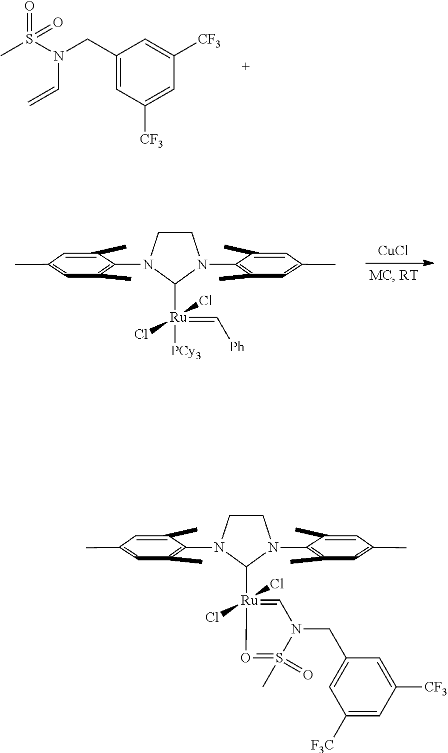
C1CN(C2=C(C)C=C(C)C=C2C)C([Ru](Cl)(Cl)(=C[Ph])[PCy3])N1C1=C(C)C=C(C)C=C1C.[CuCl].C(C1=CC([CF3])=CC([CF3])=C1)N(S(C)(=O)=O)C=C.C1CN(C2=C(C)C=C(C)C=C2C)C([Ru]2(Cl)(Cl)=CN(CC3=CC([F3C])=CC([CF3])=C3)S(C)(=O)=O2)N1C1=C(C)C=C(C)C=C1C
